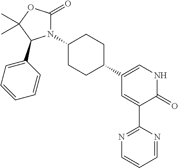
N1(C2CCC(C3=CNC(=O)C(C4=NC=CC=N4)=C3)CC2)C(=O)OC(C)(C)C1C1=CC=CC=C1
